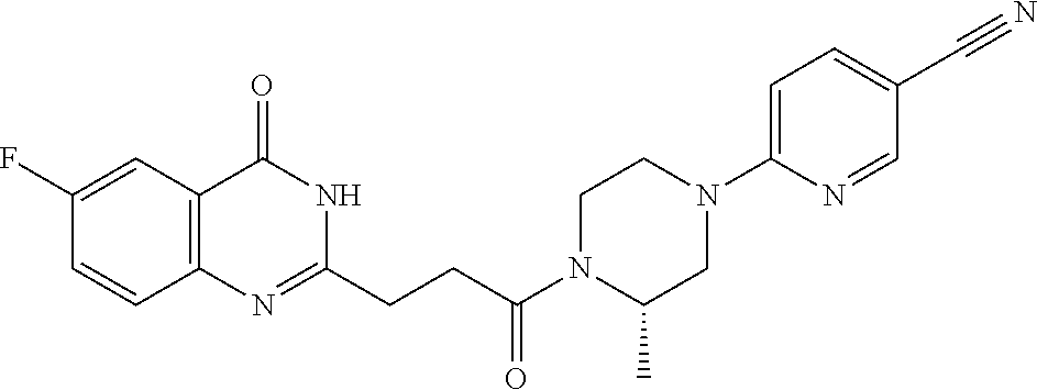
C12=C(N=C(CCC(N3C(C)CN(C4=CC=C(C#N)C=N4)CC3)=O)NC1=O)C=CC(F)=C2
